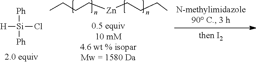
[Ph][Si]([Ph])([H])Cl.CCCC[Zn]CCCC
